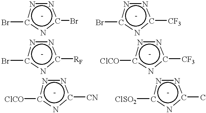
n1c(Br)nc(Br)n1.n1c(Br)nc([CF3])n1.n1c(Br)nc([RF])n1.n1c([ClCO])nc([CF3])n1.n1c([ClCO])nc([CN])n1.n1c([ClSO2])nc(C)n1
